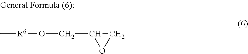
C1C(CO[R6]C)O1
